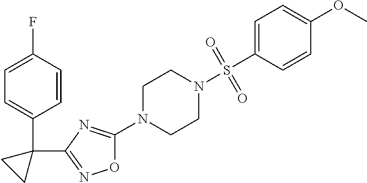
O1C(N2CCN(S(C3=CC=C(OC)C=C3)(=O)=O)CC2)=NC(C2(C3=CC=C(F)C=C3)CC2)=N1
